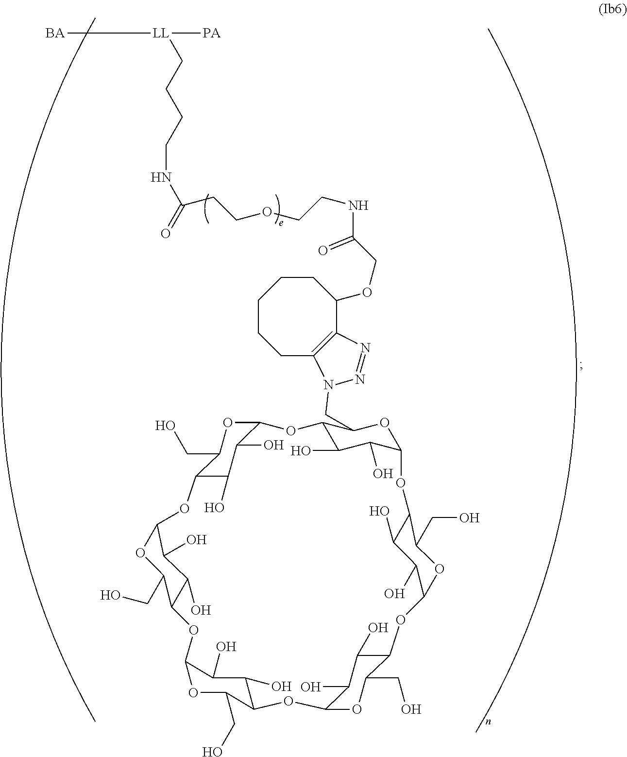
C12C(O)C(O)C(OC1CO)OC1C(O)C(O)C(OC1CN1C3=C(C(OCC(NCCOCCC(NCCCC[LL]([PA])[BA])=O)=O)CCCCC3)N=N1)OC1C(O)C(O)C(OC1CO)OC1C(O)C(O)C(OC1CO)OC1C(O)C(O)C(OC3C(CO)OC(O2)C(O)C3O)OC1CO
